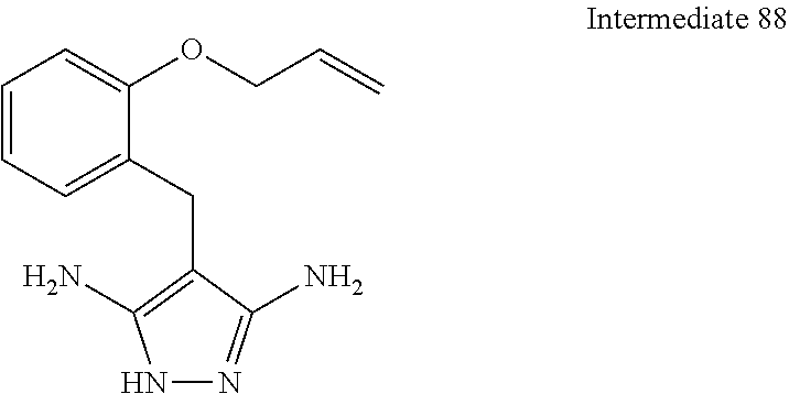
C1=CC=C(CC2=C(N)NN=C2N)C(OCC=C)=C1
